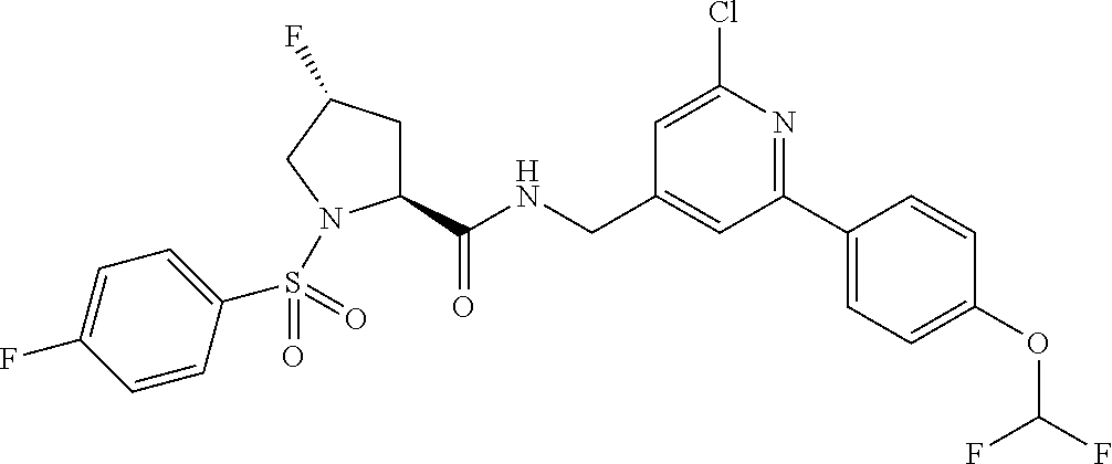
C1(C(NCC2=CC(C3=CC=C(OC(F)F)C=C3)=NC(Cl)=C2)=O)CC(F)CN1S(C1=CC=C(F)C=C1)(=O)=O
